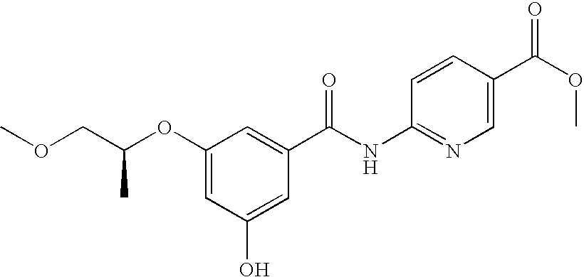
COCC(OC1=CC(O)=CC(C(NC2=NC=C(C(OC)=O)C=C2)=O)=C1)C
